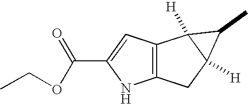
C12=C(CC3([H])C1([H])C3C)NC(C(=O)OCC)=C2
